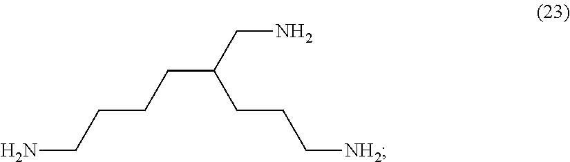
NCCCCC(CN)CCC[NH2]
